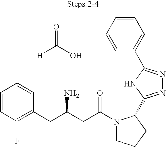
[H]C(O)=O.C1=CC(F)=C(CC(CC(N2CCCC2C2=NN=C(C3=CC=CC=C3)N2)=O)N)C=C1
